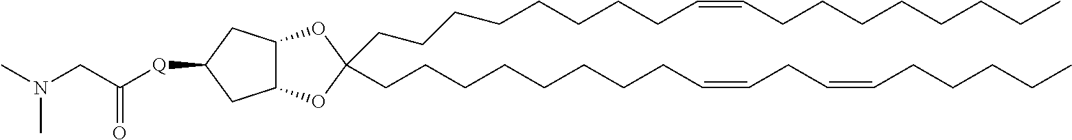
C(CCCCCCCC=CCCCCCCCC)C1(CCCCCCCCC=CCC=CCCCCC)OC2C(O1)CC([Q]C(CN(C)C)=O)C2
